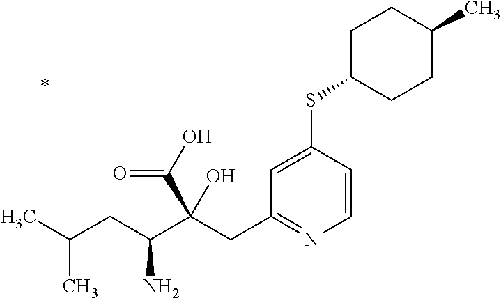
C1=CC(SC2CCC(C)CC2)=CC(CC(C(CC(C)C)N)(C(O)=O)O)=N1
